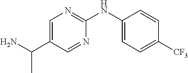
C1(NC2=NC=C(C(N)C)C=N2)=CC=C([CF3])C=C1
